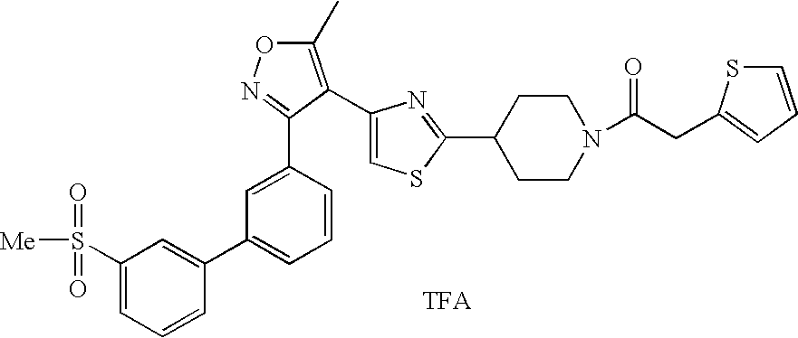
C1=C(C2=NOC(C)=C2C2=CSC(C3CCN(C(CC4=CC=CS4)=O)CC3)=N2)C=CC=C1C1=CC(S(=O)(=O)[Me])=CC=C1
